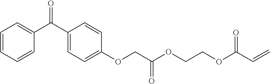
C1=CC=CC(C(C2=CC=C(OCC(OCCOC(C=C)=O)=O)C=C2)=O)=C1
